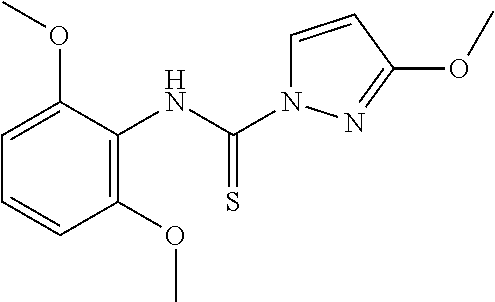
C1=C(OC)C(NC(N2C=CC(OC)=N2)=S)=C(OC)C=C1
